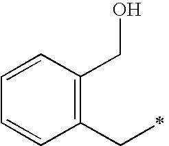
C1=CC(CO)=C(CC)C=C1
